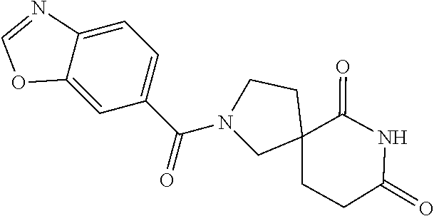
N1(C(=O)C2=CC=C3C(=C2)OC=N3)CC2(CCC(=O)NC2=O)CC1
